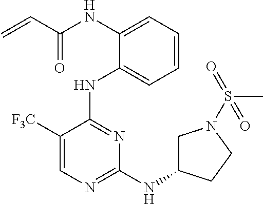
N(C1=CC=CC=C1NC1=NC(NC2CN(S(=O)(=O)C)CC2)=NC=C1[F3C])C(C=C)=O
